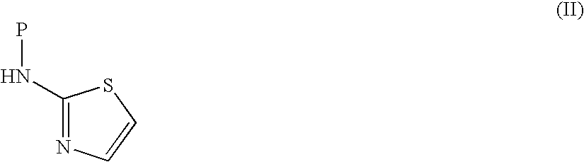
C1(NP)=NC=CS1
